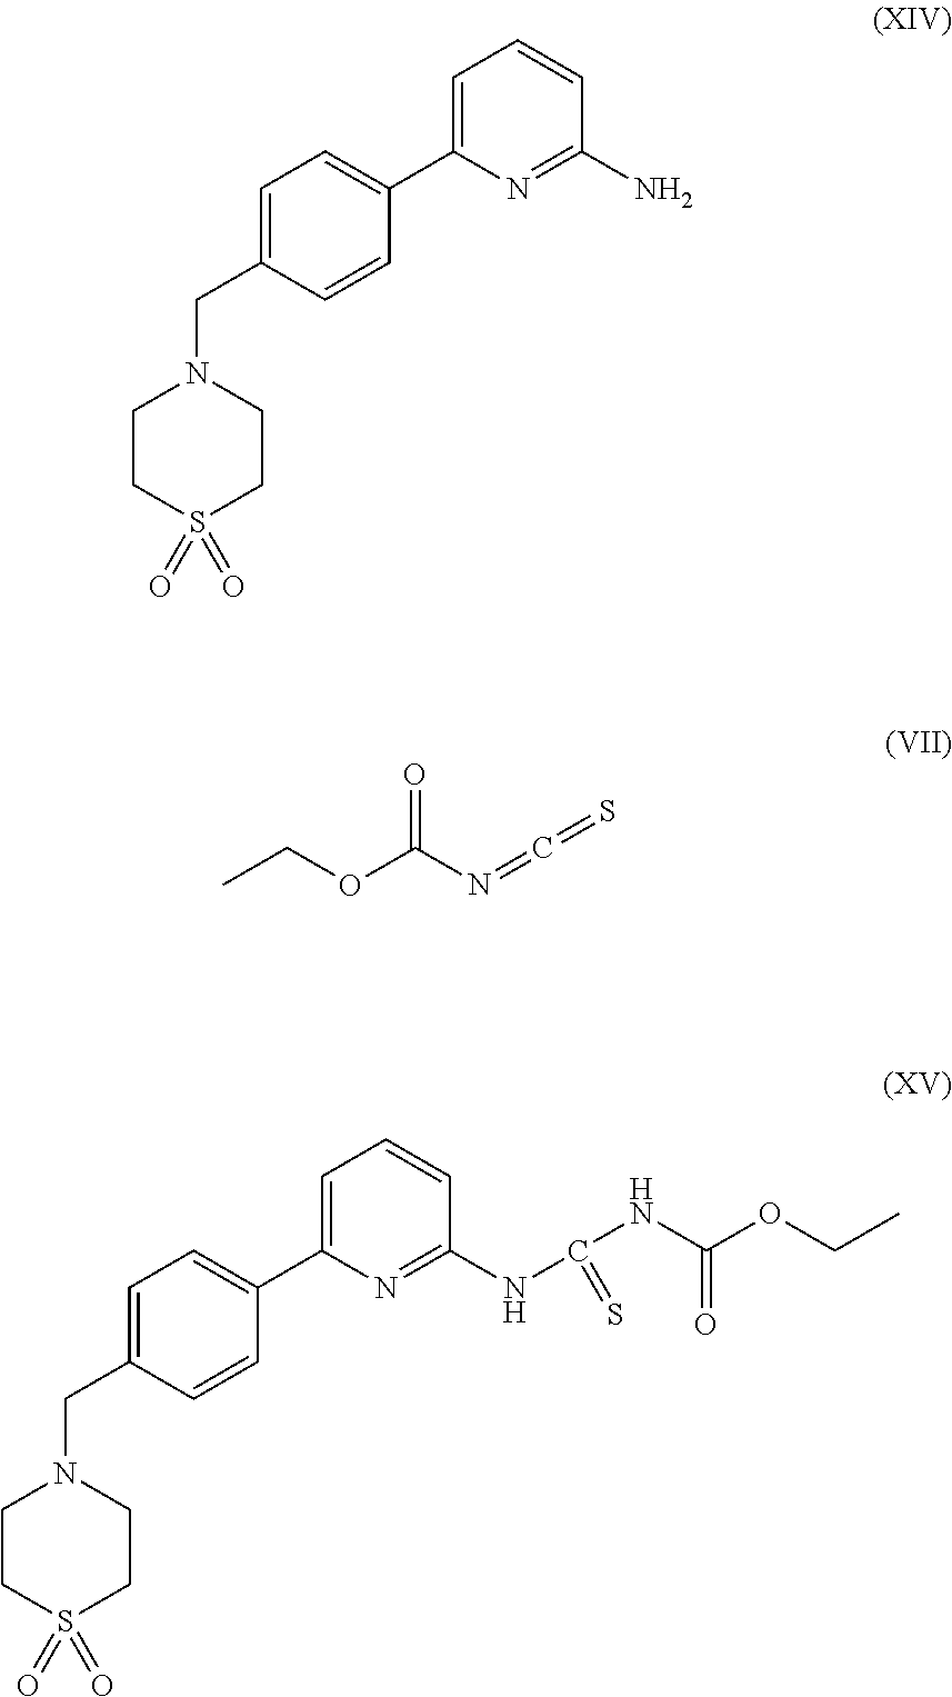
C1=C(C2=CC=C(CN3CCS(=O)(=O)CC3)C=C2)N=C(N)C=C1.CCOC(N=C=S)=O.C1=C(C2=CC=C(CN3CCS(=O)(=O)CC3)C=C2)N=C(NC(NC(OCC)=O)=S)C=C1
